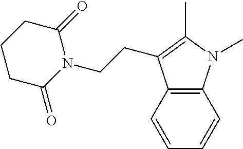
C1C(=O)N(CCC2=C(C)N(C)C3=C2C=CC=C3)C(=O)CC1
